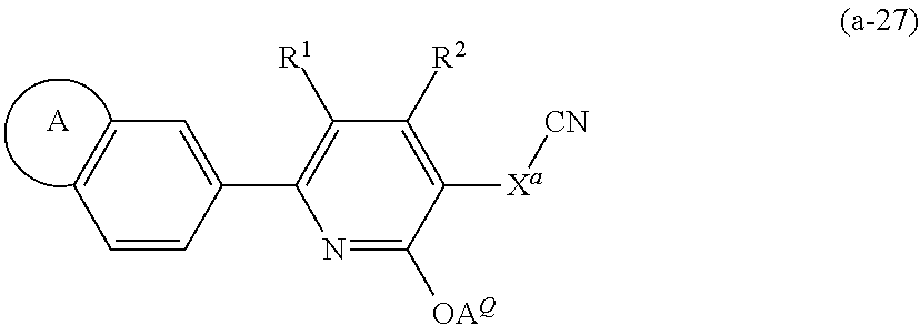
C1=CC=CC(C2=C([R1])C([R2])=C([Xa][CN])C([OAQ])=N2)=C1.[A]
